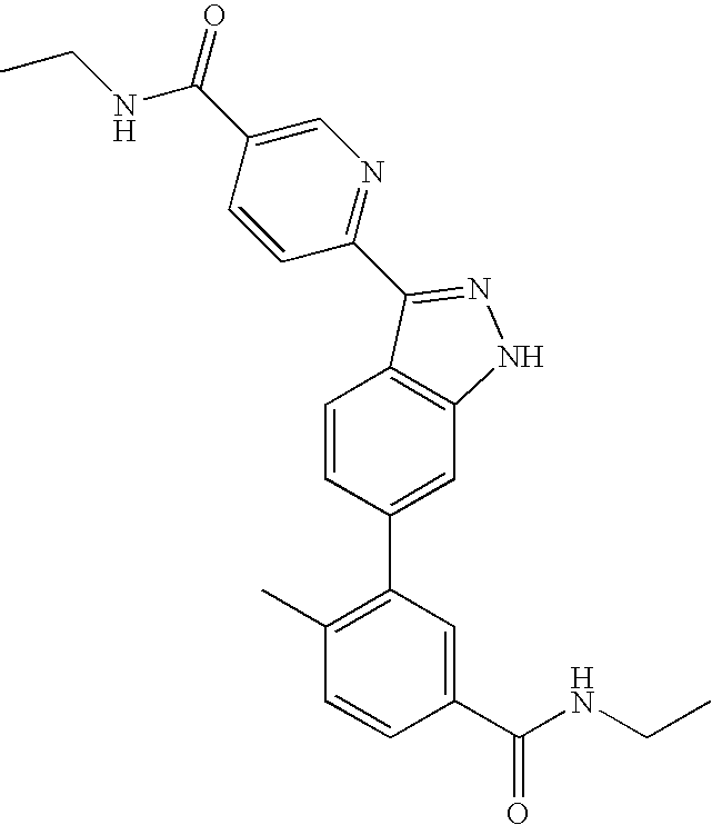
C1=CC(C2=C(C)C=CC(C(NCC)=O)=C2)=CC2=C1C(C1=NC=C(C(=O)NCC)C=C1)=NN2
